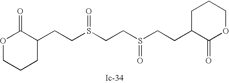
O1CCCC(CCS(CCS(CCC2C(=O)OCCC2)=O)=O)C1=O
